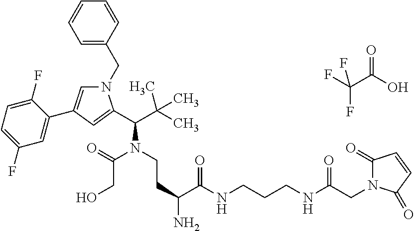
N1(CC2=CC=CC=C2)C=C(C2=CC(F)=CC=C2F)C=C1C(C(C)(C)C)N(CCC(N)C(NCCCNC(CN1C(=O)C=CC1=O)=O)=O)C(=O)CO.O=C(C(F)(F)F)O
